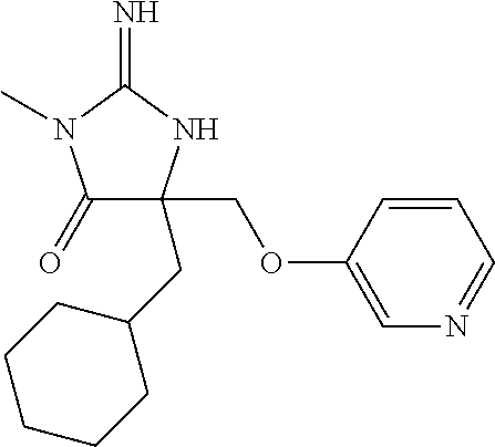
C1(=O)C(COC2=CN=CC=C2)(CC2CCCCC2)NC(=N)N1C
